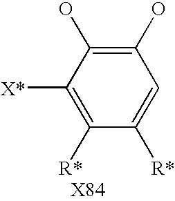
C1([R*])=CC(O)=C(O)C([X*])=C1[R*]
